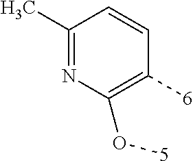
C1(C)=NC(O[5])=C([6])C=C1
